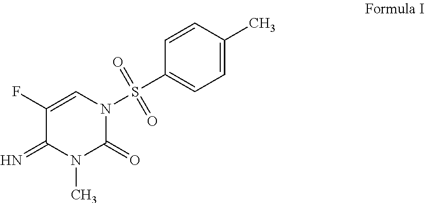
C1=C(C)C=CC(S(N2C=C(F)C(=N)N(C)C2=O)(=O)=O)=C1
